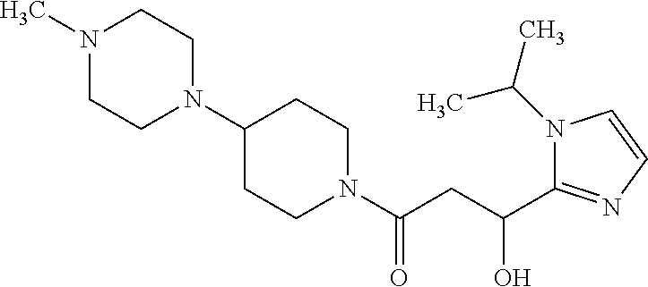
C1(N2CCN(C)CC2)CCN(C(CC(C2=NC=CN2C(C)C)O)=O)CC1
